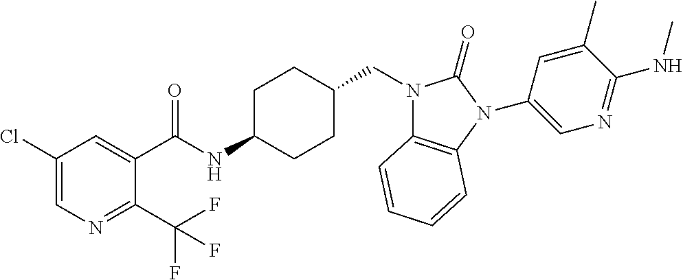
C1(Cl)=CN=C(C(F)(F)F)C(C(NC2CCC(CN3C4=C(N(C5=CN=C(NC)C(C)=C5)C3=O)C=CC=C4)CC2)=O)=C1
